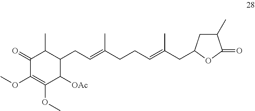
C1(=O)C(OC)=C(OC)C([OAc])C(CC=C(CCC=C(CC2CC(C)C(=O)O2)C)C)C1C
